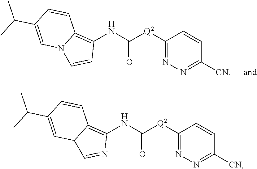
C1([CN])=NN=C([Q2]C(NC2=C3N(C=C2)C=C(C(C)C)C=C3)=O)C=C1.C1([CN])=NN=C([Q2]C(NC2=C3C(C=N2)C=C(C(C)C)C=C3)=O)C=C1
